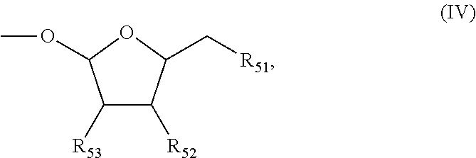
C1([R53])C([R52])C(C[R51])OC1OC
